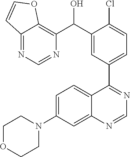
C1=C(N2CCOCC2)C=C2C(=C1)C(C1=CC=C(Cl)C(C(O)C3=C4C(=NC=N3)C=CO4)=C1)=NC=N2
